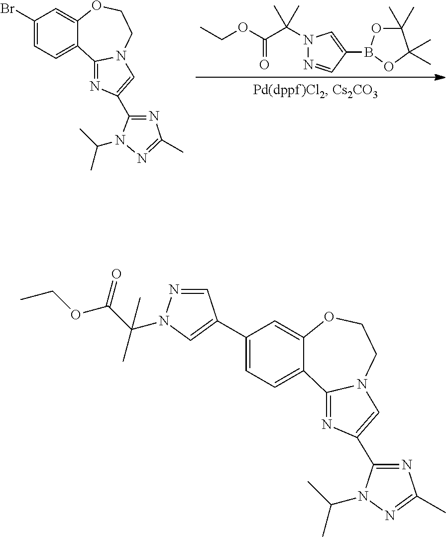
C1(Br)=CC=C2C(=C1)OCCN1C2=NC(C2=NC(C)=NN2C(C)C)=C1.N1(C(C(OCC)=O)(C)C)N=CC(B2OC(C)(C)C(C)(C)O2)=C1.C1(C2=CN(C(C(=O)OCC)(C)C)N=C2)=CC=C2C(=C1)OCCN1C2=NC(C2=NC(C)=NN2C(C)C)=C1
